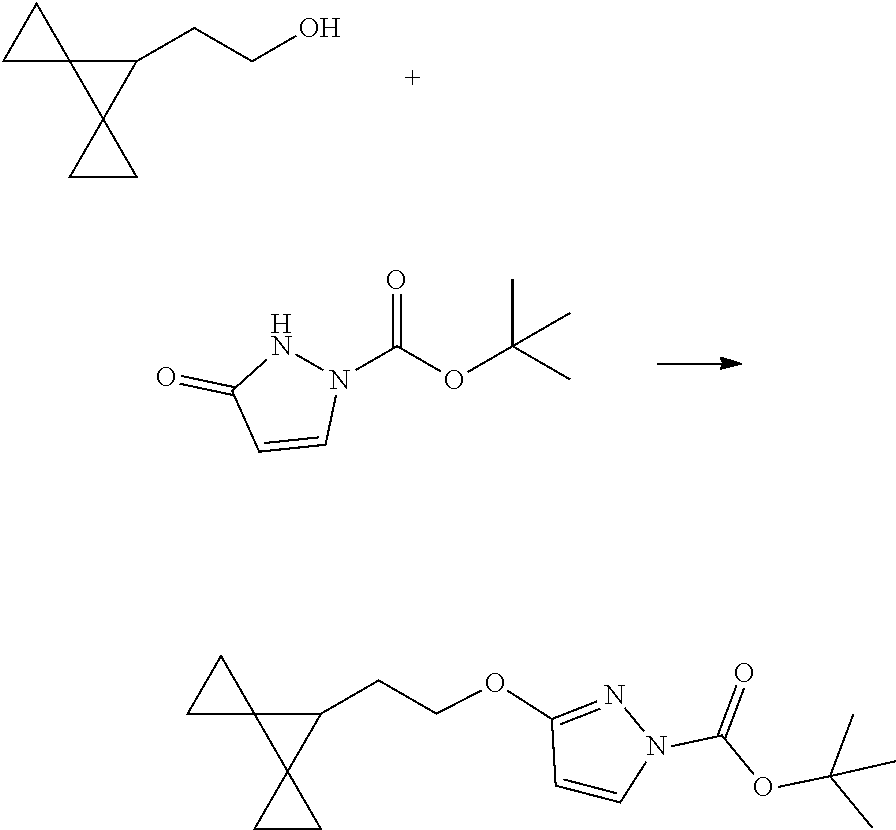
C1CC12C(CCO)C21CC1.O=C(OC(C)(C)C)N1N=C(OCCC2C3(C24CC4)CC3)C=C1.O=C(OC(C)(C)C)N1NC(=O)C=C1
